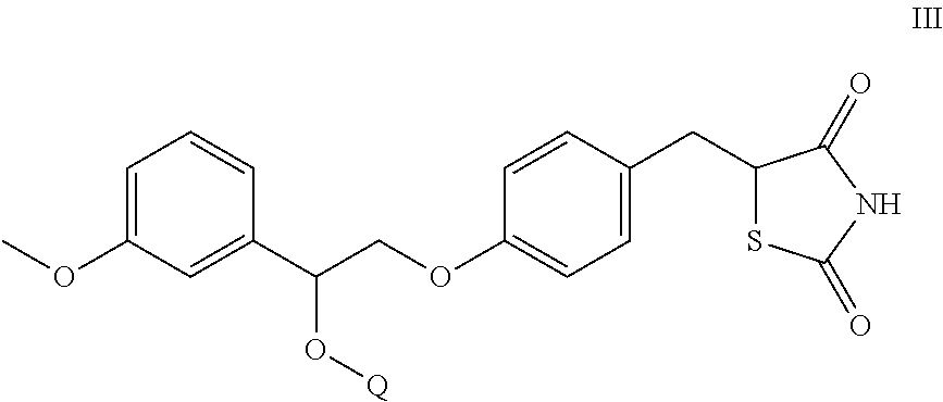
C1=C(OC)C=C(C(COC2=CC=C(CC3SC(=O)NC3=O)C=C2)O[Q])C=C1
